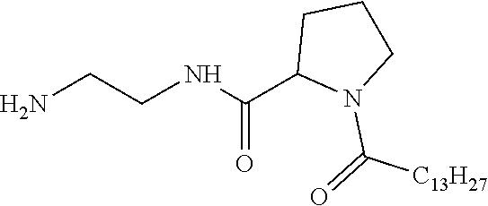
NCCNC(C1N(C(=O)[C13H27])CCC1)=O
